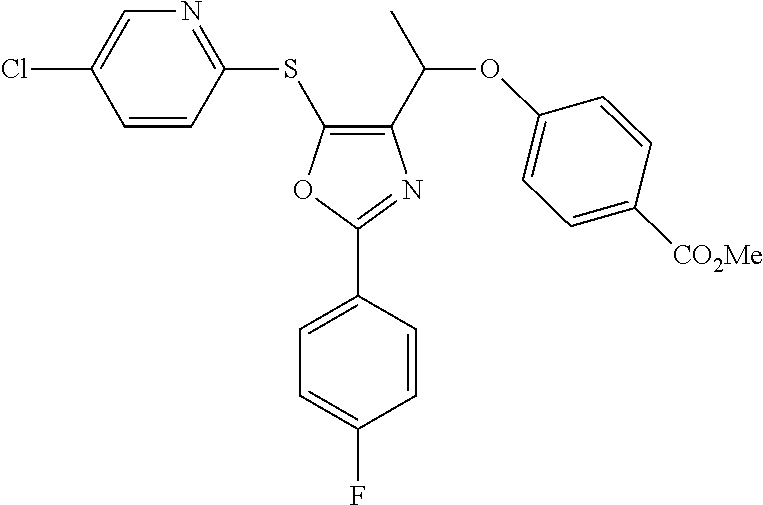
C1(SC2=C(C(C)OC3=CC=C([CO2Me])C=C3)N=C(C3=CC=C(F)C=C3)O2)=NC=C(Cl)C=C1
